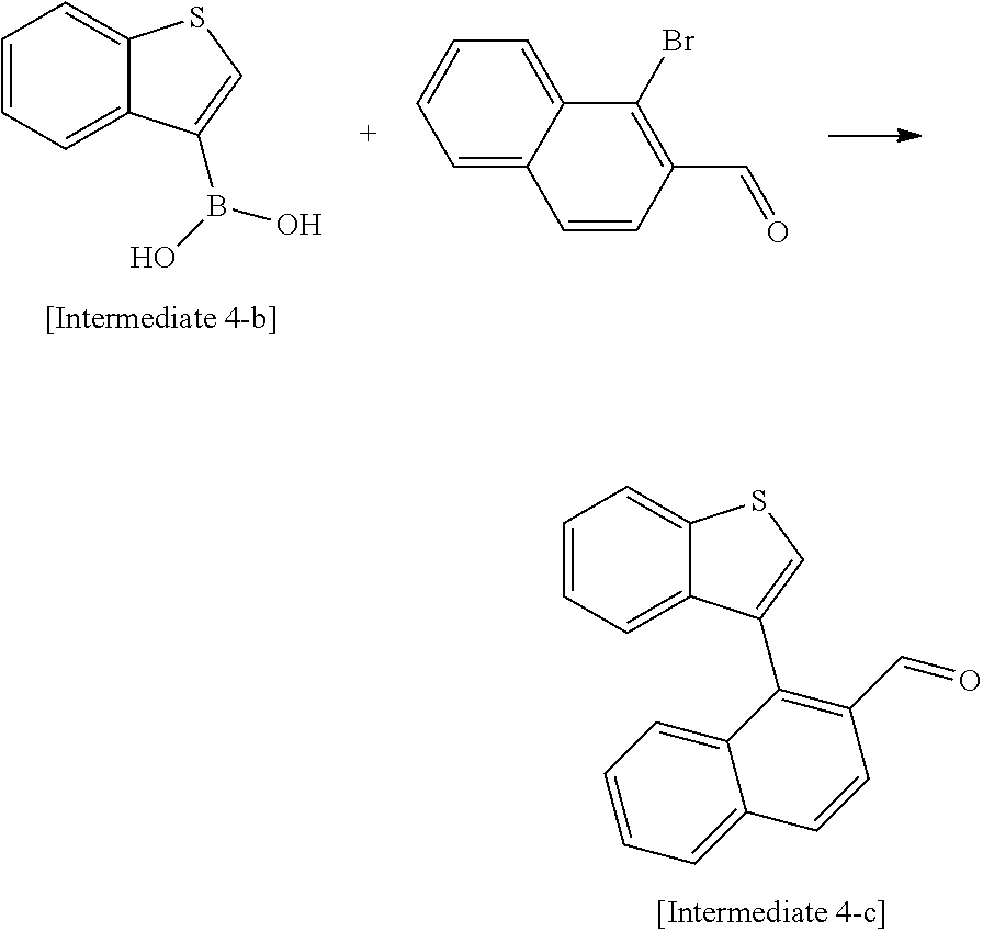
C1=CC=C2C(=C1)SC=C2B(O)O.C1=C2C(=CC=C1)C(Br)=C(C=O)C=C2.C1=CC=C2C(=C1)SC=C2C1=C(C=O)C=CC2=CC=CC=C12
